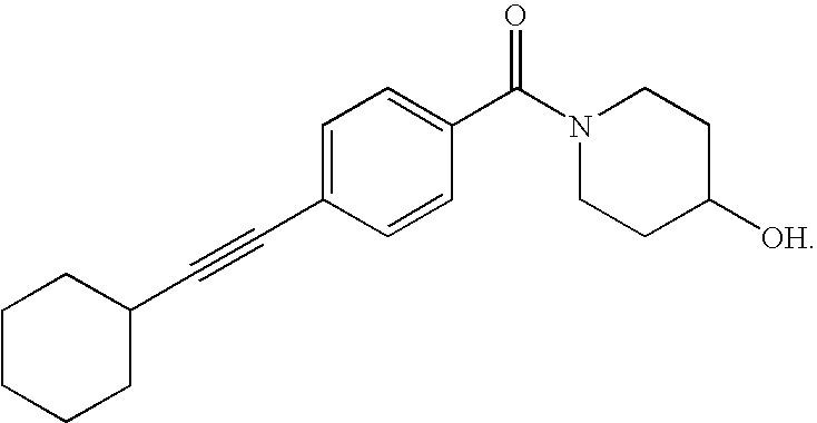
C1CCCC(C#CC2=CC=C(C(N3CCC([OH])CC3)=O)C=C2)C1
